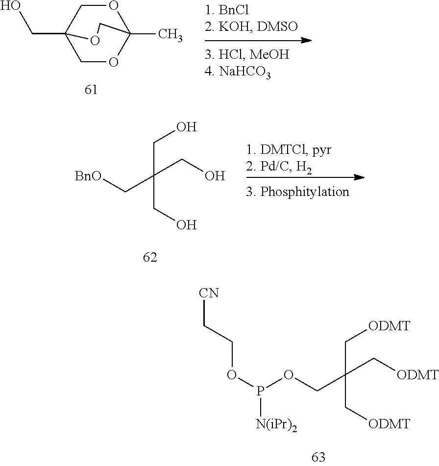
O1CC2(CO)COC1(C)CO2.C(O)C(C[BnO])(CO)CO.C([ODMT])C(COP([N(iPr)2])OCC[CN])(C[ODMT])C[ODMT]
